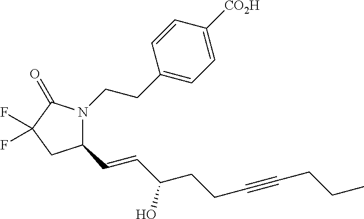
C1(C=CC(CCC#CCCC)O)N(CCC2=CC=C([CO2H])C=C2)C(=O)C(F)(F)C1
